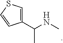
C1(C(NC)C)=CSC=C1
